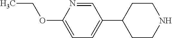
C1=C(OCC)N=CC(C2CCNCC2)=C1
